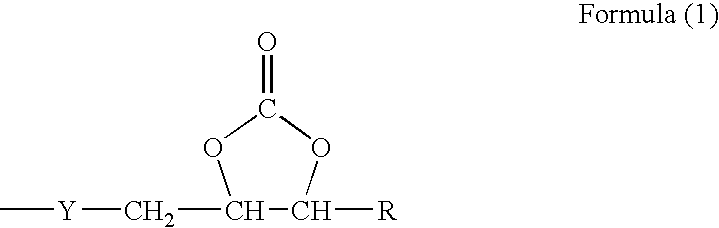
C1(C[Y]C)C([R])OC(=O)O1
